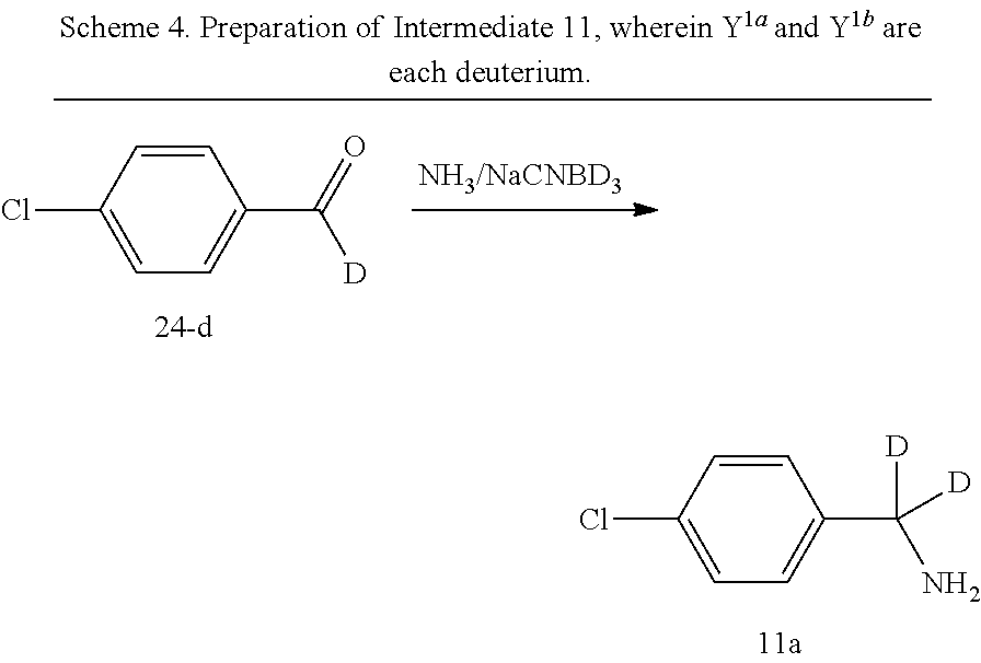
C1(Cl)=CC=C(C(N)([D])[D])C=C1.C1(Cl)=CC=C(C([D])=O)C=C1
